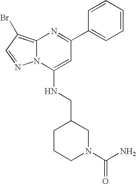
C1(C2=CC=CC=C2)=NC2=C(Br)C=NN2C(NCC2CCCN(C(N)=O)C2)=C1
